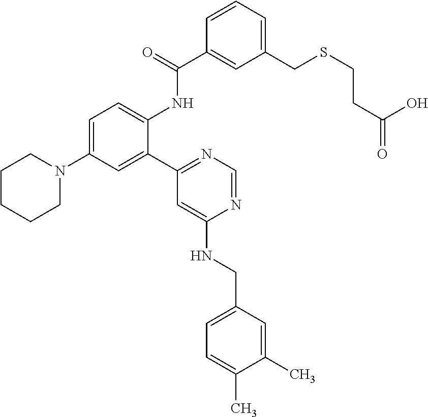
C1=C(N2CCCCC2)C=C(C2=NC=NC(NCC3=CC=C(C)C(C)=C3)=C2)C(NC(=O)C2=CC(CSCCC(O)=O)=CC=C2)=C1
